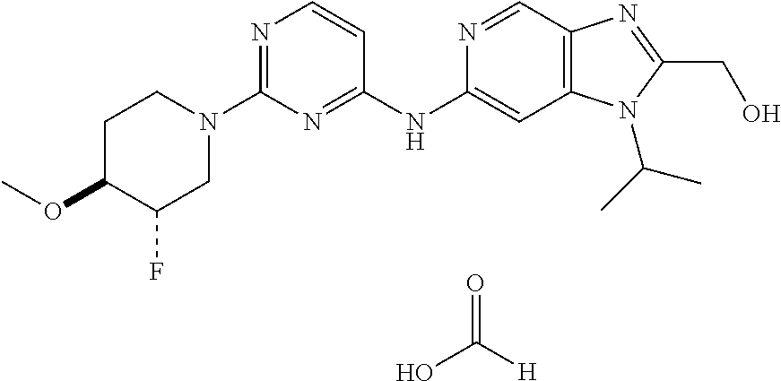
OC([H])=O.C1(N2CCC(OC)C(F)C2)=NC=CC(NC2=CC3=C(C=N2)N=C(CO)N3C(C)C)=N1
